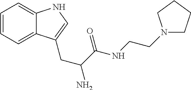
C12=CC=CC=C1C(CC(C(NCCN1CCCC1)=O)N)=CN2
